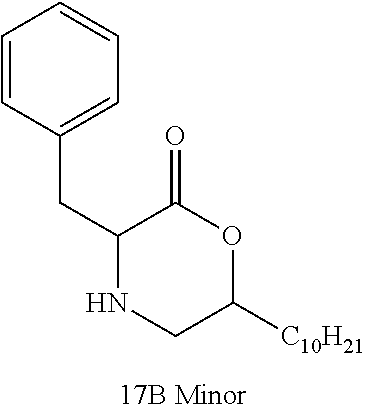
C1(CC2=CC=CC=C2)NCC([C10H21])OC1=O
